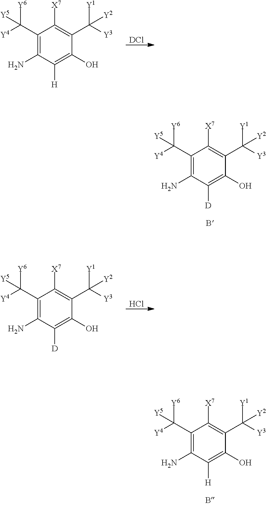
[DCl].C1(C([Y4])([Y6])[Y5])=C(N)C([H])=C(O)C(C([Y3])([Y1])[Y2])=C1[X7].C1(C([Y4])([Y6])[Y5])=C(N)C([D])=C(O)C(C([Y3])([Y1])[Y2])=C1[X7].Cl.C1(C([Y4])([Y6])[Y5])=C(N)C([D])=C(O)C(C([Y3])([Y1])[Y2])=C1[X7].C1(C([Y4])([Y6])[Y5])=C(N)C([H])=C(O)C(C([Y3])([Y1])[Y2])=C1[X7]
